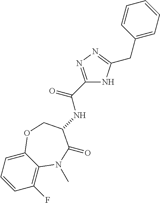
C1(F)=C2C(=CC=C1)OCC(NC(C1=NN=C(CC3=CC=CC=C3)N1)=O)C(=O)N2C
